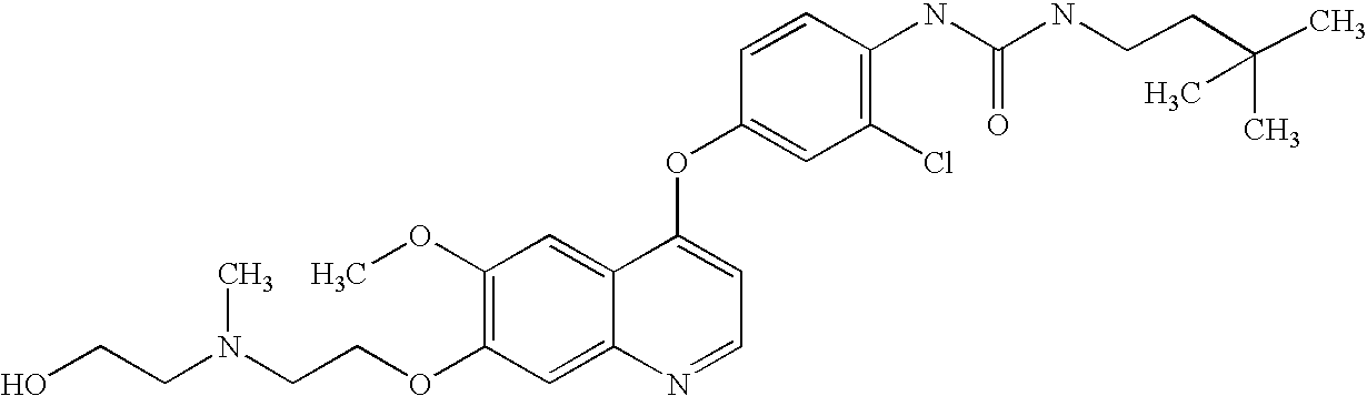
C1=CC(OC2=CC=NC3=CC(OCCN(CCO)C)=C(OC)C=C23)=CC(Cl)=C1NC(=O)NCCC(C)(C)C
